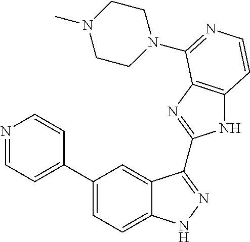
C1(C2=CC=NC=C2)=CC=C2C(=C1)C(C1=NC3=C(N1)C=CN=C3N1CCN(C)CC1)=NN2
